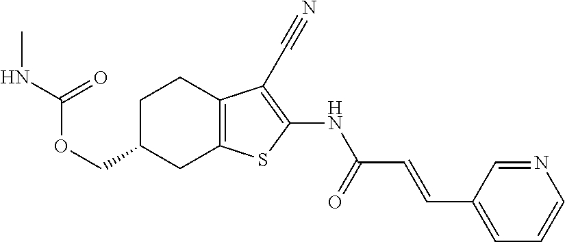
C(C1CC2=C(CC1)C(C#N)=C(NC(C=CC1=CC=CN=C1)=O)S2)OC(NC)=O
